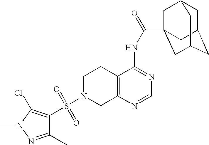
C1N(S(=O)(=O)C2=C(Cl)N(C)N=C2C)CC2=C(C1)C(NC(=O)C13CC4CC(CC(C1)C4)C3)=NC=N2
